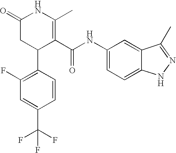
C1(F)=C(C2C(C(NC3=CC=C4C(=C3)C(C)=NN4)=O)=C(C)NC(=O)C2)C=CC(C(F)(F)F)=C1
